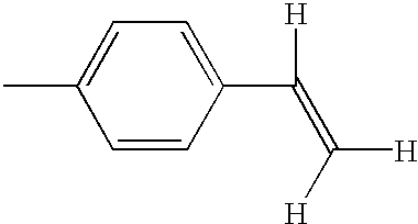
CC1=CC=C(C(=C([H])[H])[H])C=C1
